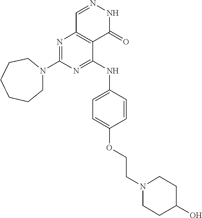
N1=C(NC2=CC=C(OCCN3CCC(O)CC3)C=C2)C2=C(N=C1N1CCCCCC1)C=NNC2=O
